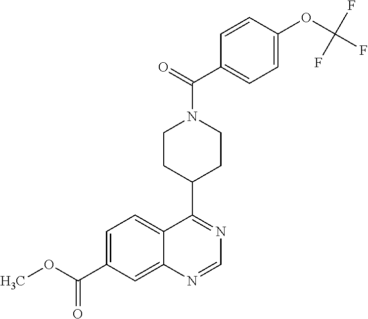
C1=C(C(OC)=O)C=C2C(=C1)C(C1CCN(C(=O)C3=CC=C(OC(F)(F)F)C=C3)CC1)=NC=N2
